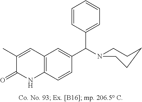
C1=C(C)C(=O)NC2=C1C=C(C(N1CCCCC1)C1=CC=CC=C1)C=C2
